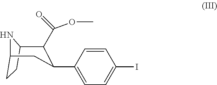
C12CCC(N1)CC(C1=CC=C(I)C=C1)C2C(OC)=O
